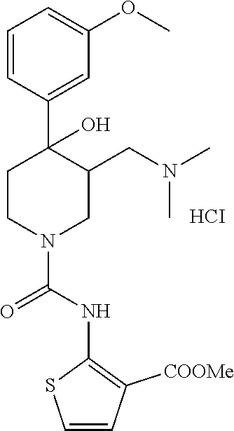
[HCI].C1=CC(C2(O)CCN(C(NC3=C([COOMe])C=CS3)=O)CC2CN(C)C)=CC(OC)=C1
